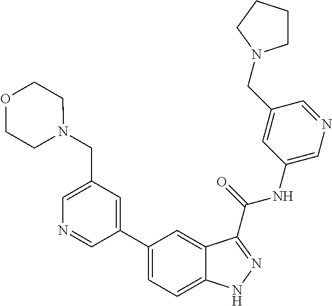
C1(CN2CCOCC2)=CN=CC(C2=CC=C3C(=C2)C(C(NC2=CN=CC(CN4CCCC4)=C2)=O)=NN3)=C1
